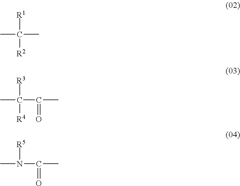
CC(C)([R1])[R2].CC(C(C)=O)([R3])[R4].CN(C(C)=O)[R5]
